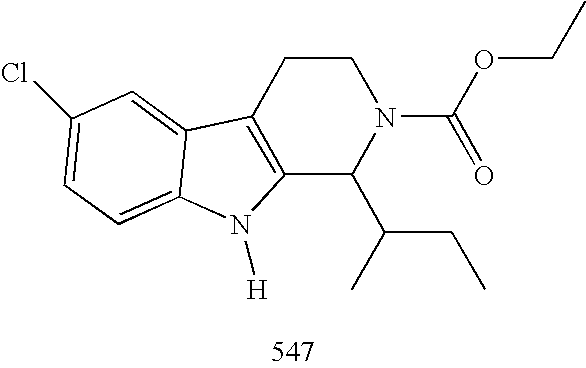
C12=C(CCN(C(OCC)=O)C1C(CC)C)C1=CC(Cl)=CC=C1N2[H]
